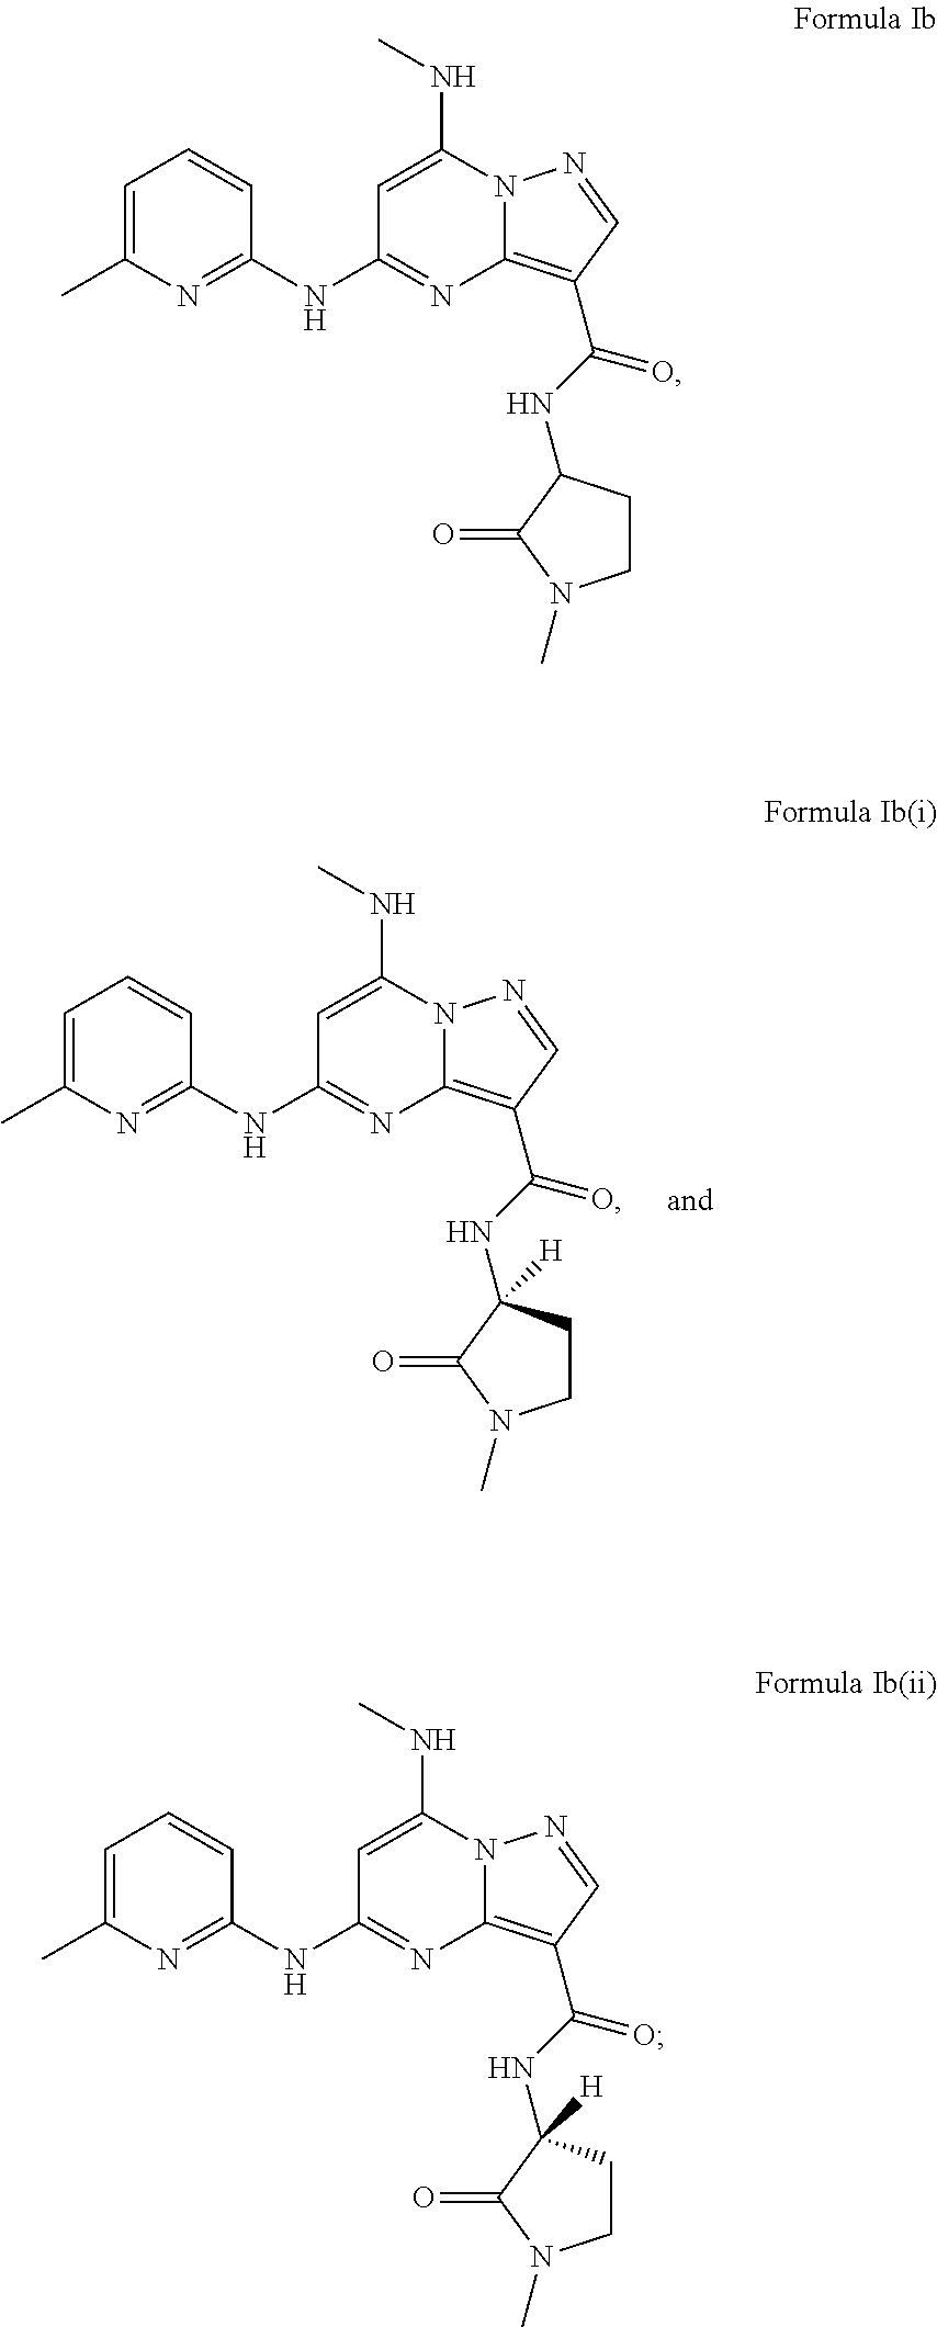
C1=C(C)N=C(NC2=NC3=C(C(NC4([H])CCN(C)C4=O)=O)C=NN3C(NC)=C2)C=C1.C1=C(C)N=C(NC2=NC3=C(C(NC4([H])CCN(C)C4=O)=O)C=NN3C(NC)=C2)C=C1.C1=C(C)N=C(NC2=NC3=C(C(NC4CCN(C)C4=O)=O)C=NN3C(NC)=C2)C=C1
